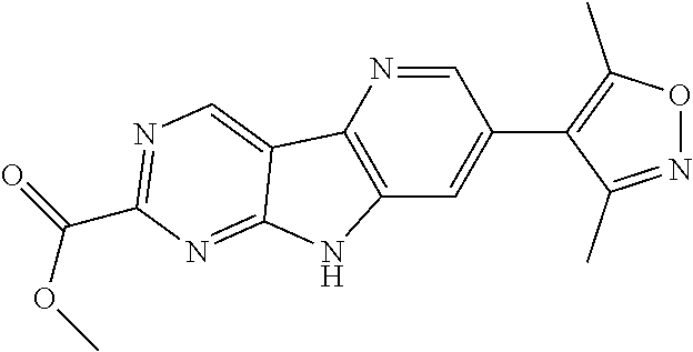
C1=NC2=C(C=C1C1=C(C)ON=C1C)NC1=NC(C(OC)=O)=NC=C21
